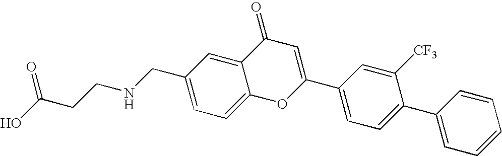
OC(CCNCC1=CC=C2C(=C1)C(=O)C=C(C1=CC=C(C3=CC=CC=C3)C([CF3])=C1)O2)=O
